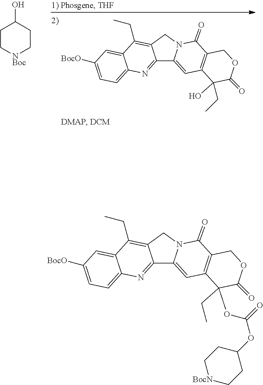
C12=NC3=CC=C([BocO])C=C3C(CC)=C1CN1C2=CC2=C(C1=O)COC(=O)C2(CC)OC(=O)OC1CC[BocN]CC1.C12=NC3=CC=C([BocO])C=C3C(CC)=C1CN1C2=CC2=C(C1=O)COC(=O)C2(O)CC.C1C[NBoc]CCC1O
